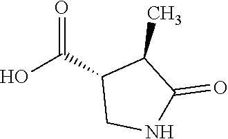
OC(=O)C1C(C)C(=O)NC1
